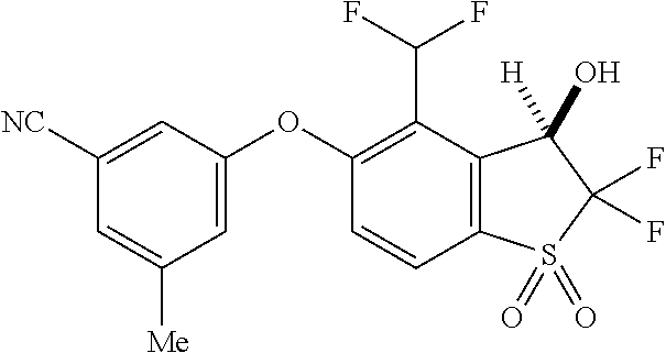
C1([NC])=CC(OC2=C(C(F)F)C3=C(C=C2)S(=O)(=O)C(F)(F)C3(O)[H])=CC([Me])=C1
